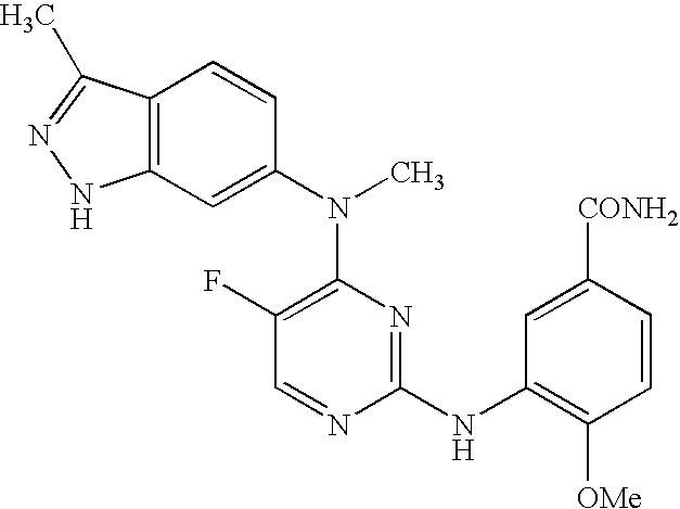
C12=C(C=C(N(C3=C(F)C=NC(NC4=C([OMe])C=CC([CONH2])=C4)=N3)C)C=C1)NN=C2C
